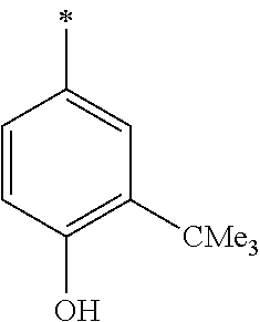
C1=CC(O)=C([CMe3])C=C1C
